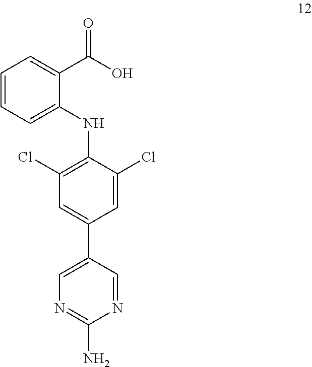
C1=CC=C(NC2=C(Cl)C=C(C3=CN=C(N)N=C3)C=C2Cl)C(C(O)=O)=C1
